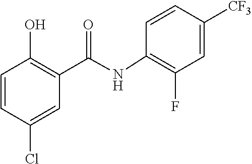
C1=CC(Cl)=CC(C(=O)NC2=C(F)C=C([CF3])C=C2)=C1O
